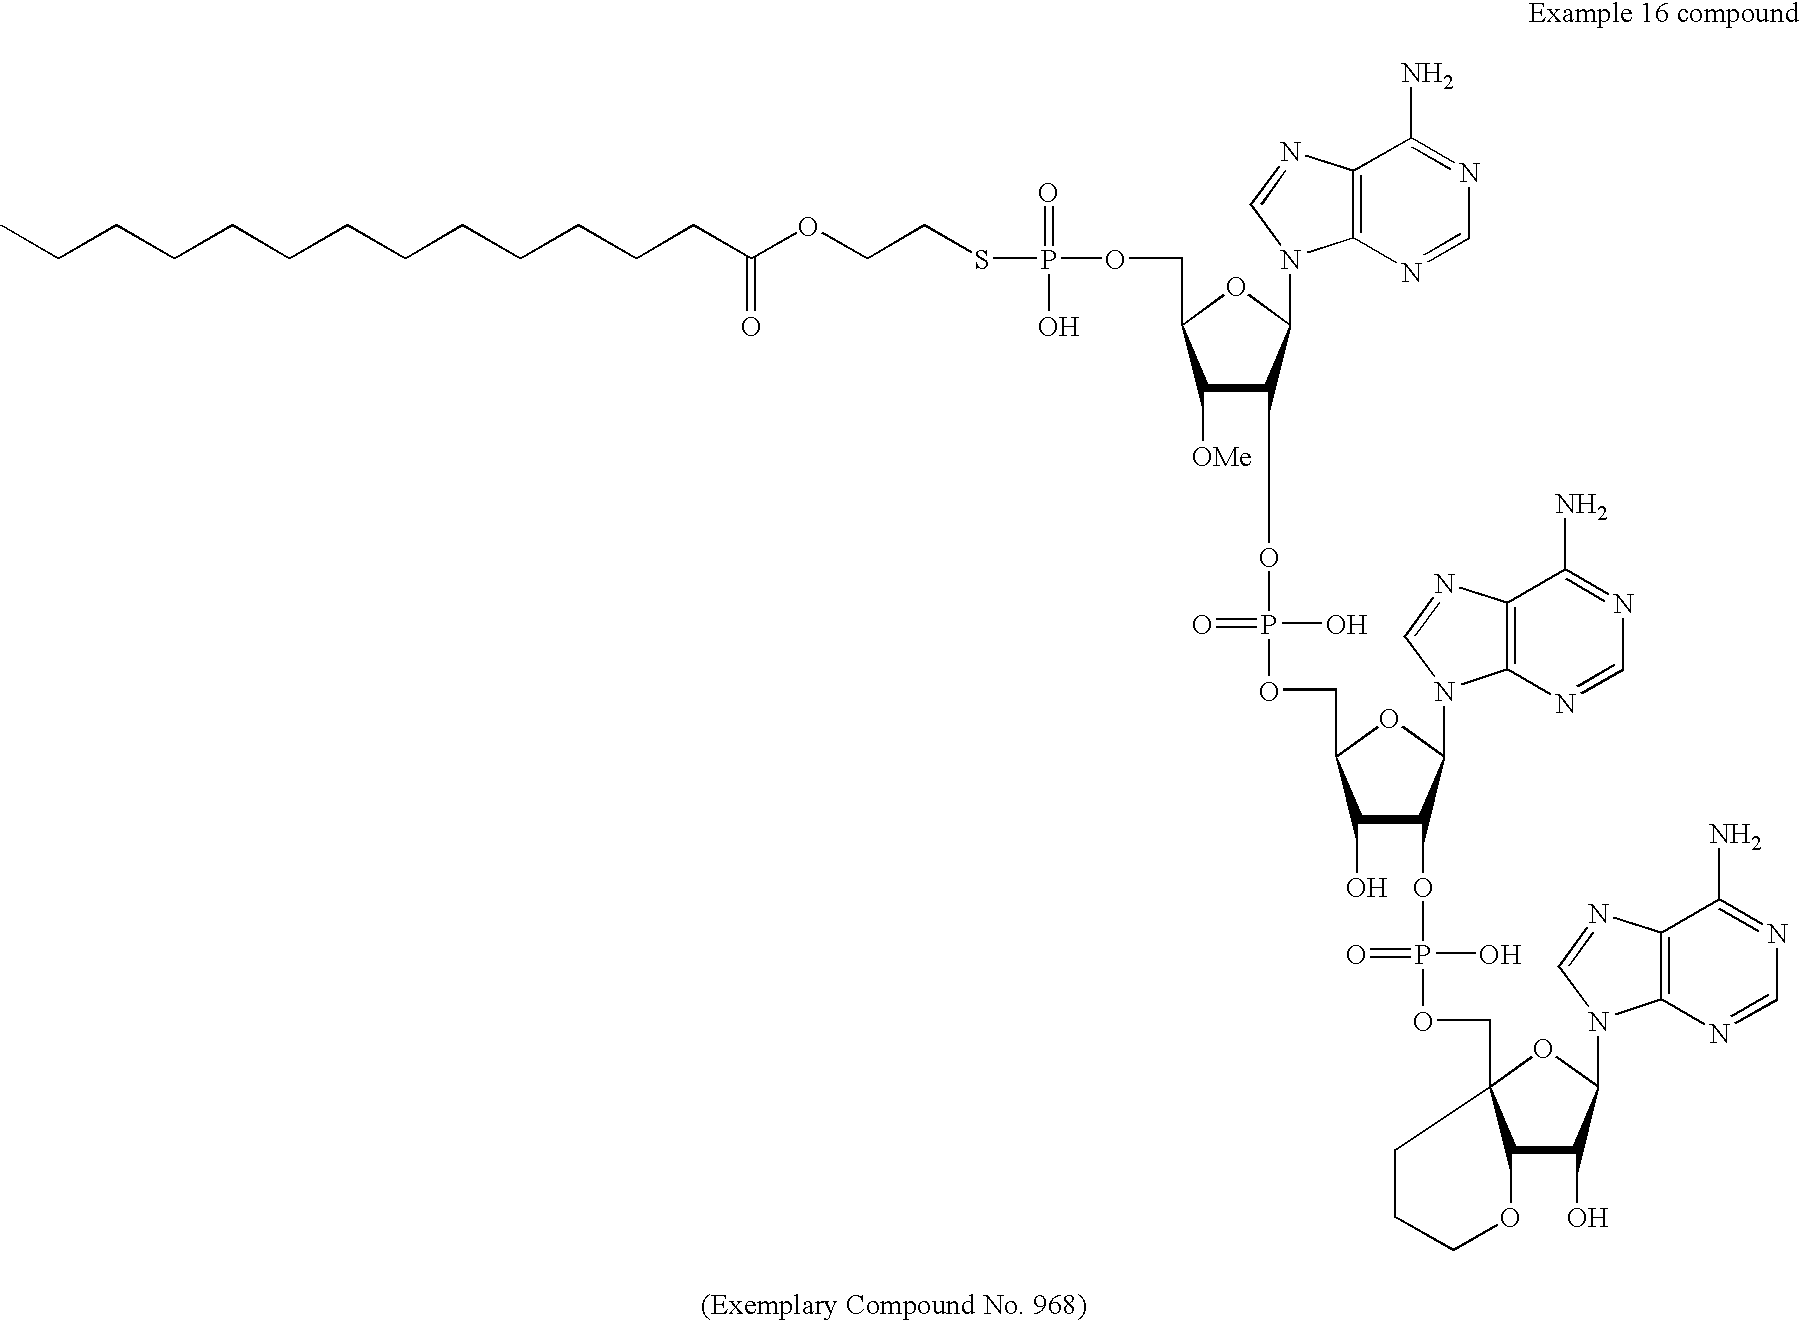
CCCCCCCCCCCCCC(OCCSP(OCC1C([OMe])C(OP(=O)(O)OCC2C(O)C(OP(=O)(O)OCC34C(C(O)C(N5C6=C(N=C5)C(N)=NC=N6)O3)OCCC4)C(N3C4=C(N=C3)C(N)=NC=N4)O2)C(N2C3=C(N=C2)C(N)=NC=N3)O1)(=O)O)=O
